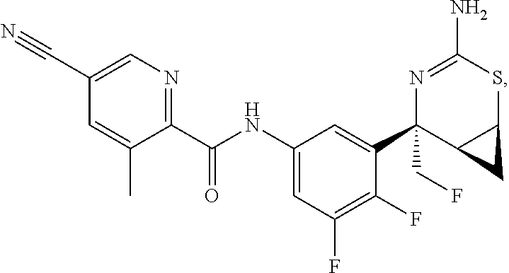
C1(C(NC2=CC(F)=C(F)C(C3(CF)C4C(SC(N)=N3)C4)=C2)=O)=NC=C(C#N)C=C1C
